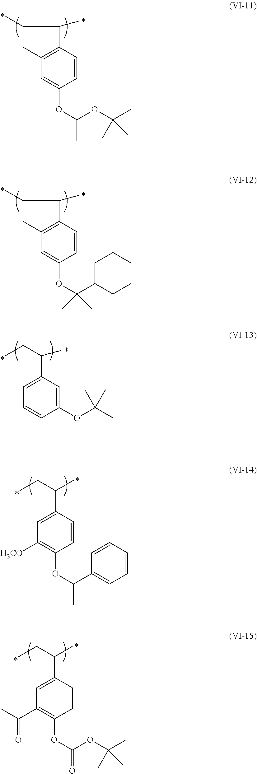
C1(C(CC)C)=CC([H3CO])=C(OC(C2=CC=CC=C2)C)C=C1.C1(C(CC)C)=CC(C(C)=O)=C(OC(OC(C)(C)C)=O)C=C1.C12=C(C=C(OC(OC(C)(C)C)C)C=C1)CC(C)C2C.C12=C(C=C(OC(C3CCCCC3)(C)C)C=C1)CC(C)C2C.C1(C(CC)C)=CC=CC(OC(C)(C)C)=C1
